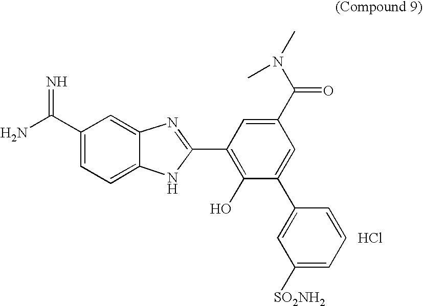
C1(C(N)=N)=CC=C2C(=C1)N=C(C1=C(O)C(C3=CC([SO2NH2])=CC=C3)=CC(C(N(C)C)=O)=C1)N2.Cl
